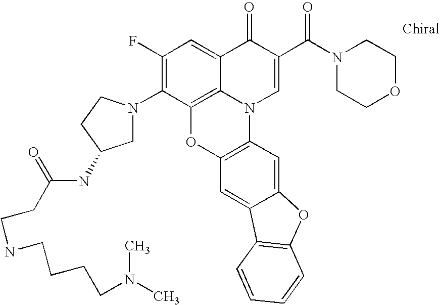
C1(F)=C(N2CC(NC(CCNCCCCN(C)C)=O)CC2)C2=C3C(=C1)C(=O)C(C(N1CCOCC1)=O)=CN3C1=C(O2)C=C2C(=C1)OC1=C2C=CC=C1
